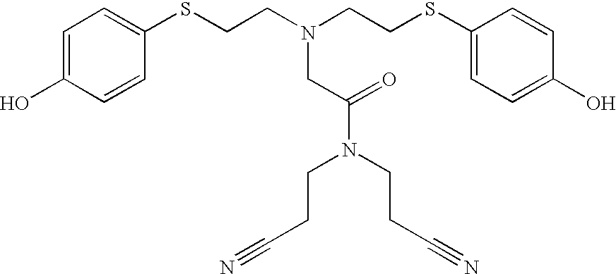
C1=C(O)C=CC(SCCN(CCSC2=CC=C(O)C=C2)CC(N(CCC#N)CCC#N)=O)=C1
